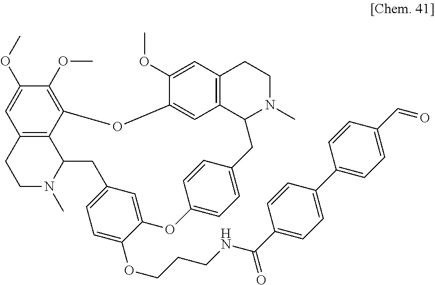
C12=C3C(=C(OC)C(OC)=C1)OC1=CC4=C(CCN(C)C4CC4=CC=C(OC5=CC(=CC=C5OCCCNC(C5=CC=C(C6=CC=C(C=O)C=C6)C=C5)=O)CC3N(C)CC2)C=C4)C=C1OC
